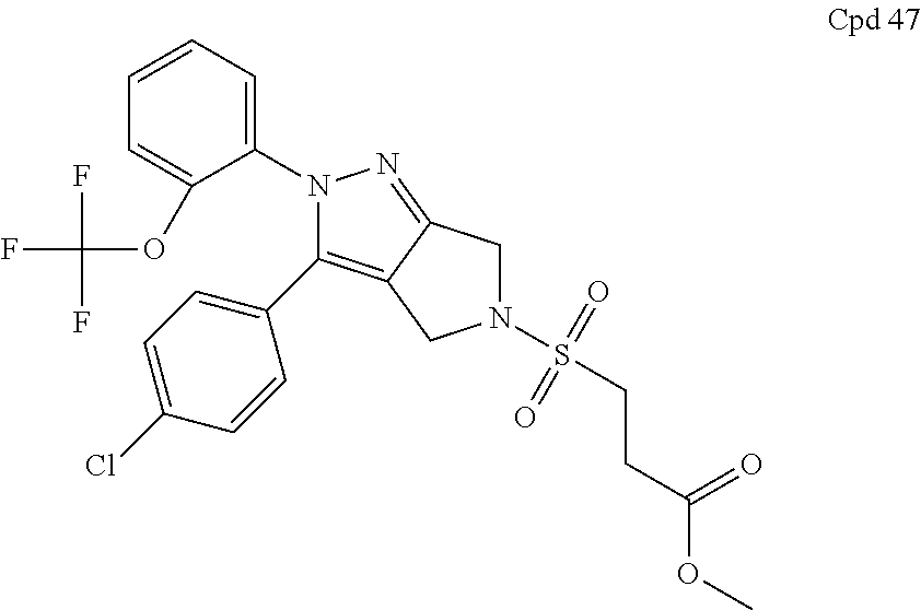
N1(C2=CC=CC=C2OC(F)(F)F)N=C2C(=C1C1=CC=C(Cl)C=C1)CN(S(=O)(=O)CCC(=O)OC)C2
